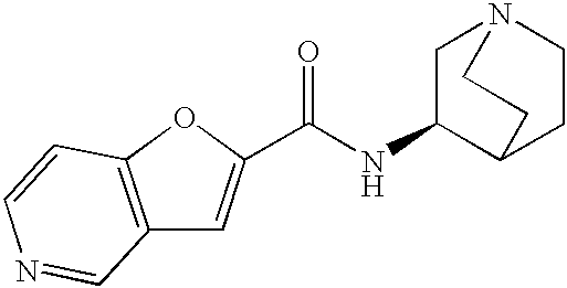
C12=C(OC(C(NC3C4CCN(C3)CC4)=O)=C1)C=CN=C2
